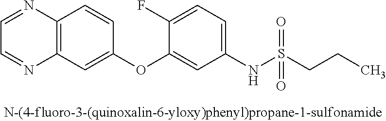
C12=C(C=C(OC3=CC(NS(CCC)(=O)=O)=CC=C3F)C=C1)N=CC=N2
